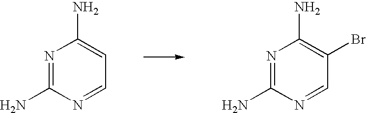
N1=C(N)N=CC=C1N.N1=C(N)N=CC(Br)=C1N
